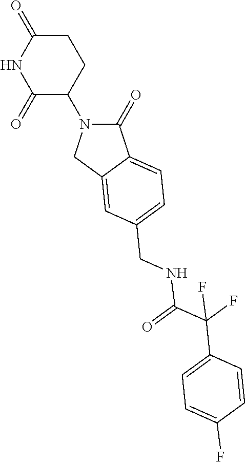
C1(=O)N(C2C(=O)NC(=O)CC2)CC2=CC(CNC(C(C3=CC=C(F)C=C3)(F)F)=O)=CC=C12
